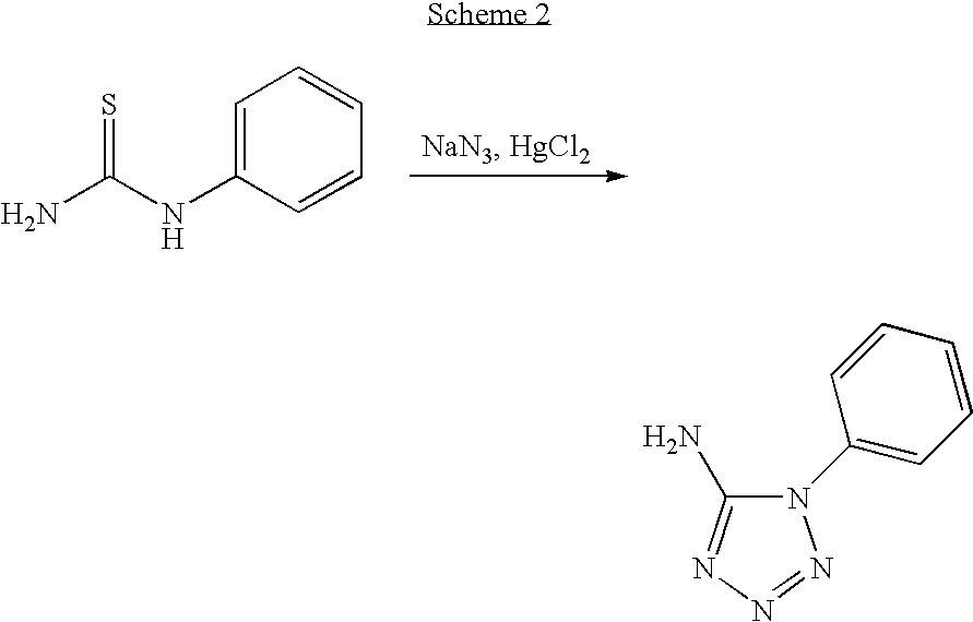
C1=C(NC(N)=S)C=CC=C1.N1(C2=CC=CC=C2)C(N)=NN=N1
